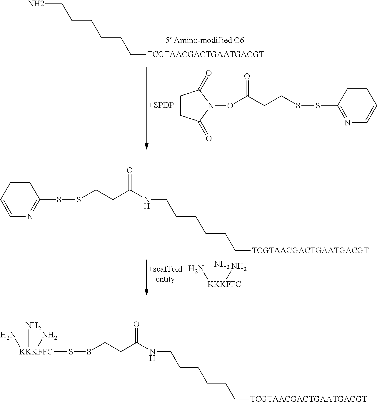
[KKKFFC](N)(N)N.N(CCCCCC[TCGTAACGACTGAATGACGT])C(CCSSC1=NC=CC=C1)=O.C1=CC(SSCCC(ON2C(=O)CCC2=O)=O)=NC=C1.[+SPDP].NCCCCCC[TCGTAACGACTGAATGACGT].N(CCCCCC[TCGTAACGACTGAATGACGT])C(CCSS[KKKFFC](N)(N)N)=O
